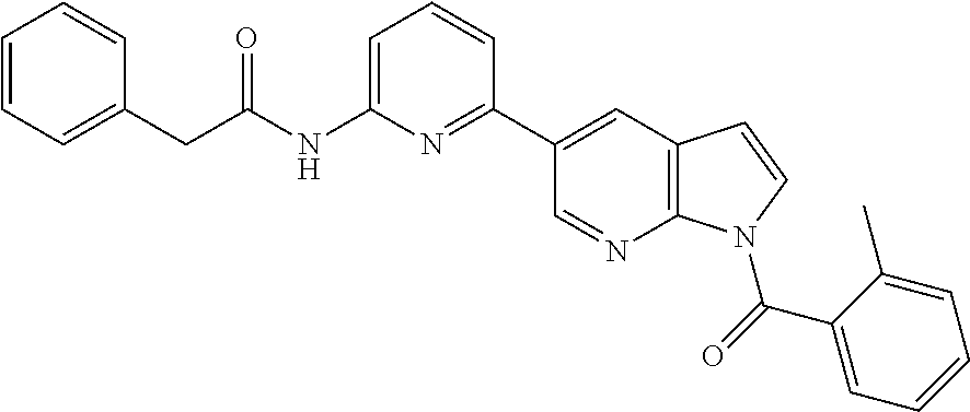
C1=CC=C(CC(NC2=CC=CC(C3=CC4=C(N=C3)N(C(C3=CC=CC=C3C)=O)C=C4)=N2)=O)C=C1
